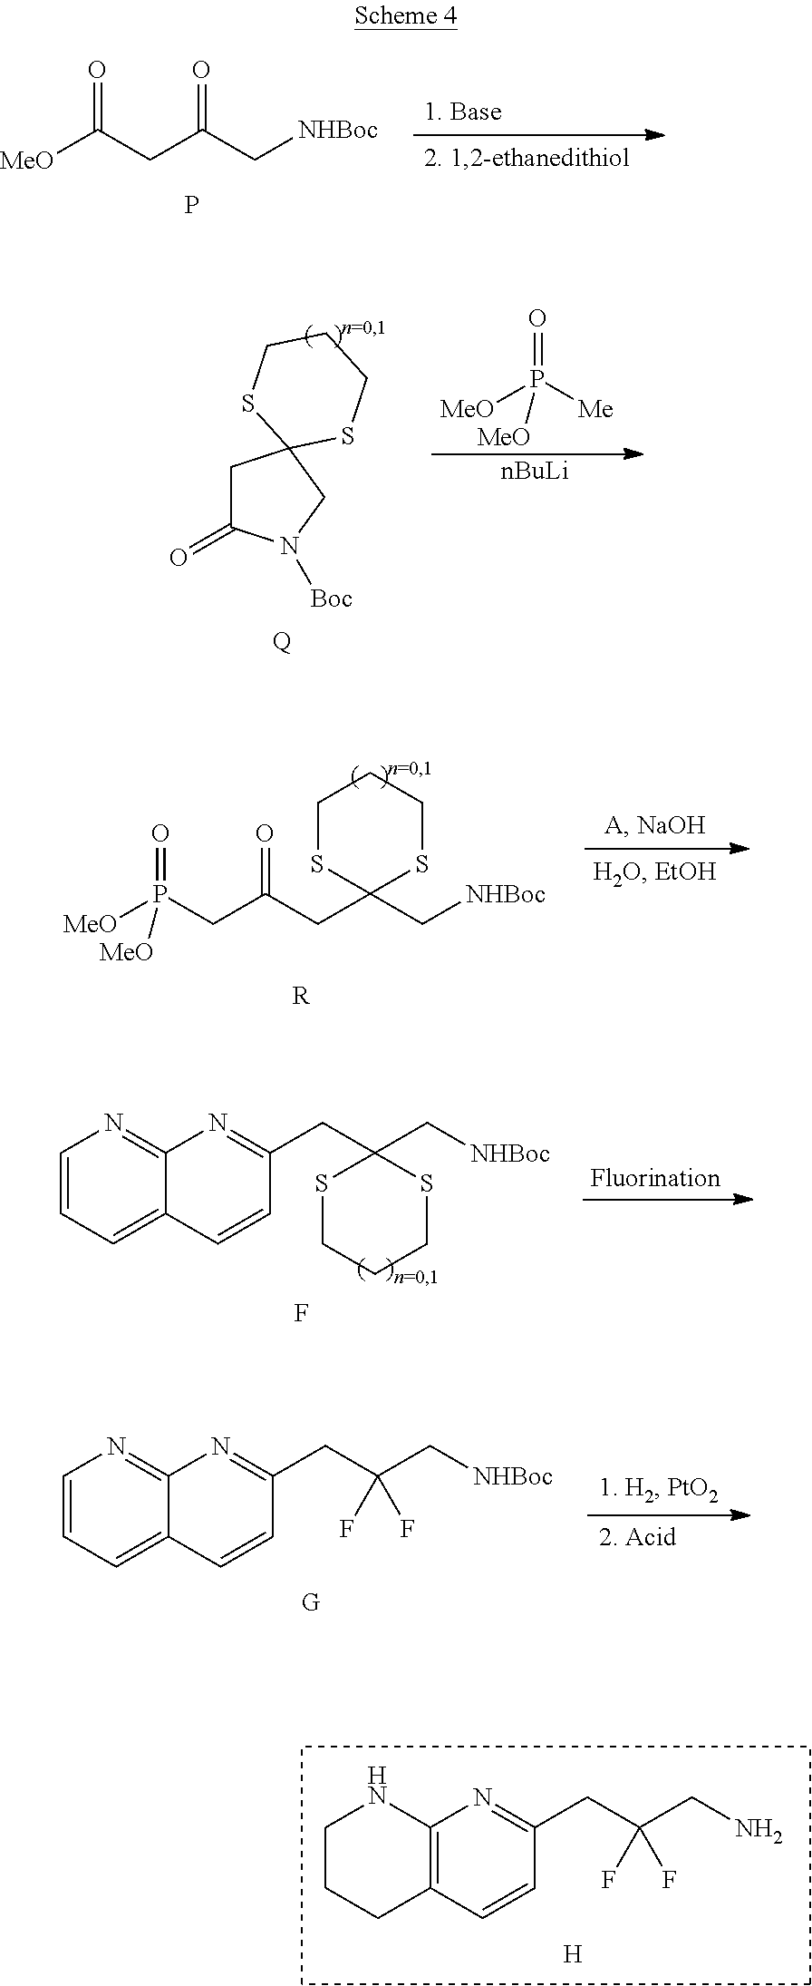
O=C(CC(C[NHBoc])=O)[MeO].P.C1C(=O)N([Boc])CC12SCCCS2.O=P([Me])([MeO])[MeO].[nBuLi].[Q].O=P(CC(CC1(C[NHBoc])SCCCS1)=O)([MeO])[MeO].[R].C1=CC=C2C(=N1)N=C(CC1(C[NHBoc])SCCCS1)C=C2.F.[H].C1CCC2=C(N1)N=C(CC(CN)(F)F)C=C2.[G].C1=CC=C2C(=N1)N=C(CC(C[NHBoc])(F)F)C=C2
